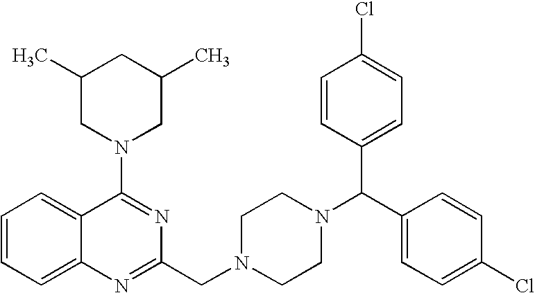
C1(N2CC(C)CC(C)C2)=NC(CN2CCN(C(C3=CC=C(Cl)C=C3)C3=CC=C(Cl)C=C3)CC2)=NC2=CC=CC=C12
